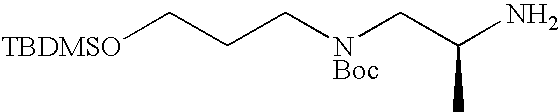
[TBDMSO]CCC[NBoc]CC(N)C
